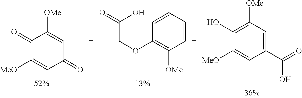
C1(=O)C([MeO])=CC(=O)C=C1[OMe].C1=CC=[C+]C([OMe])=C1OCC(O)=O.C1(O)=C([OMe])C=C(C(O)=O)C=C1[MeO]
